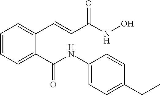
C1=CC=C(C(NC2=CC=C(CC)C=C2)=O)C(C=CC(NO)=O)=C1
